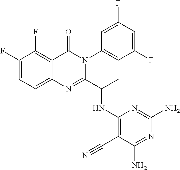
C1(F)=CC=C2C(=C1F)C(=O)N(C1=CC(F)=CC(F)=C1)C(C(C)NC1=C(C#N)C(N)=NC(N)=N1)=N2
